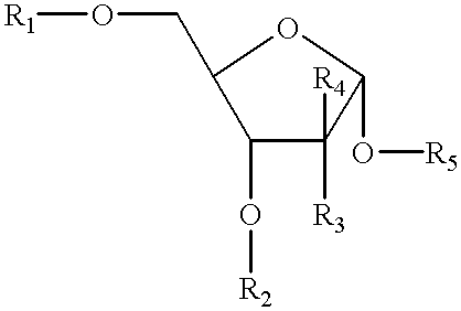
O1C(O[R5])C([R4])([R3])C(O[R2])C1CO[R1]
